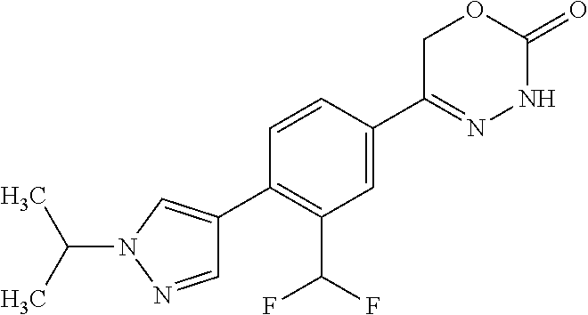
C1=CC(C2=NNC(=O)OC2)=CC(C(F)F)=C1C1=CN(C(C)C)N=C1
